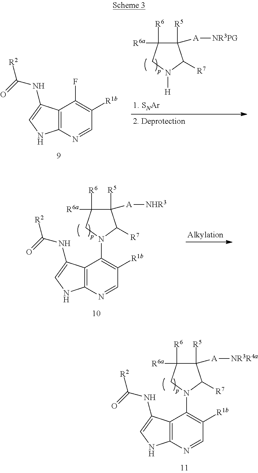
C12=C(N=CC([R1b])=C1F)NC=C2NC(=O)[R2].C1([R5])([A][NR3PG])C([R6])([R6a])CN([H])C1[R7].C12=C(N=CC([R1b])=C1N1CC([R6])([R6a])C([R5])([A][NHR3])C1[R7])NC=C2NC(=O)[R2].C12=C(N=CC([R1b])=C1N1CC([R6])([R6a])C([R5])([A][NR3R4a])C1[R7])NC=C2NC(=O)[R2]
